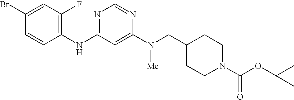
C1(Br)=CC(F)=C(NC2=NC=NC(N(CC3CCN(C(OC(C)(C)C)=O)CC3)[Me])=C2)C=C1
